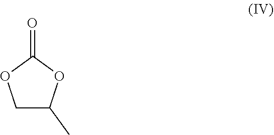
C1C(C)OC(=O)O1
